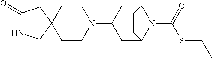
C1(=O)NCC2(C1)CCN(C1CC3N(C(SCC)=O)C(C1)CC3)CC2
